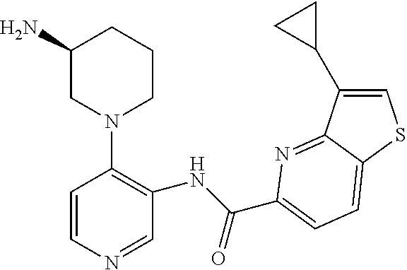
C1=CN=CC(NC(=O)C2=CC=C3C(=N2)C(C2CC2)=CS3)=C1N1CCCC(N)C1
